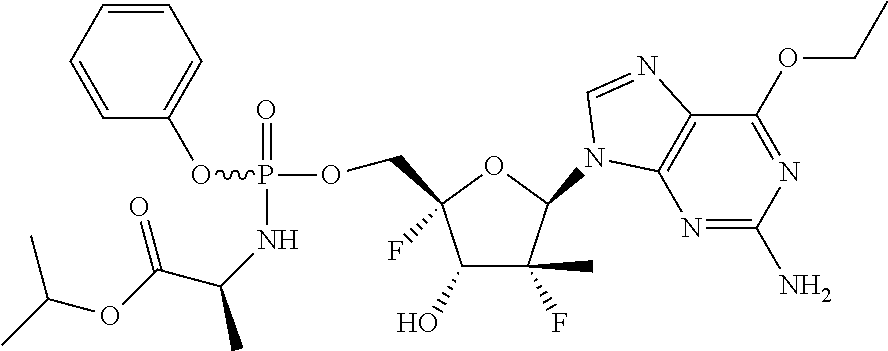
C1(O)C(F)(C)C(N2C3=C(C(OCC)=NC(N)=N3)N=C2)OC1(COP(OC1=CC=CC=C1)(=O)NC(C(=O)OC(C)C)C)F
